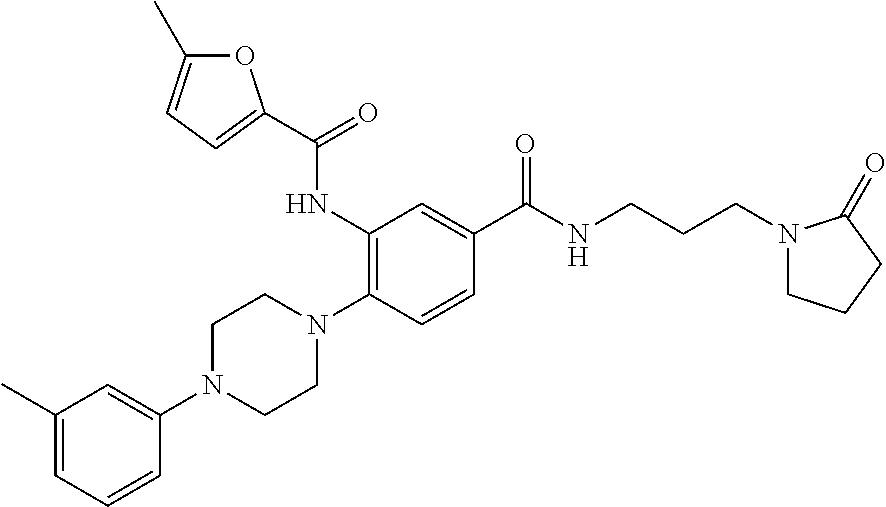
C1(C)=CC=CC(N2CCN(C3=C(NC(=O)C4=CC=C(C)O4)C=C(C(NCCCN4CCCC4=O)=O)C=C3)CC2)=C1
